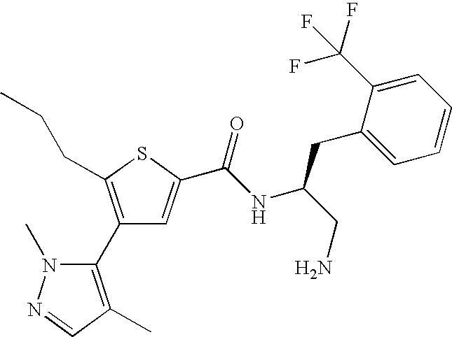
C1(C2=C(C)C=NN2C)=C(CCC)SC(C(NC(CN)CC2=CC=CC=C2C(F)(F)F)=O)=C1
